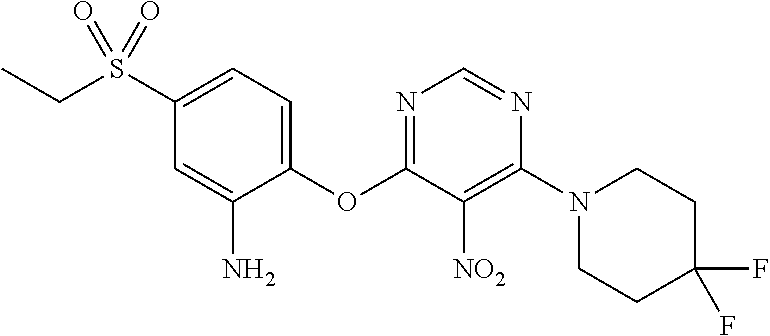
C1(OC2=NC=NC(N3CCC(F)(F)CC3)=C2[NO2])=CC=C(S(CC)(=O)=O)C=C1N
